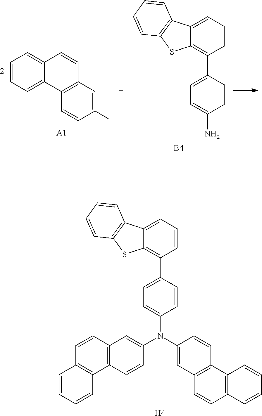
C1=CC=C2C(=C1)C=CC1=C2C=CC(I)=C1.[A1].C12=CC=CC(C3=CC=C(N)C=C3)=C1SC1=C2C=CC=C1.[B4].C1=CC2=C(C3=C1C=CC=C3)C=CC(N(C1=CC3=C(C=C1)C1=C(C=C3)C=CC=C1)C1=CC=C(C3=C4C(=CC=C3)C3=C(S4)C=CC=C3)C=C1)=C2.[H4]
